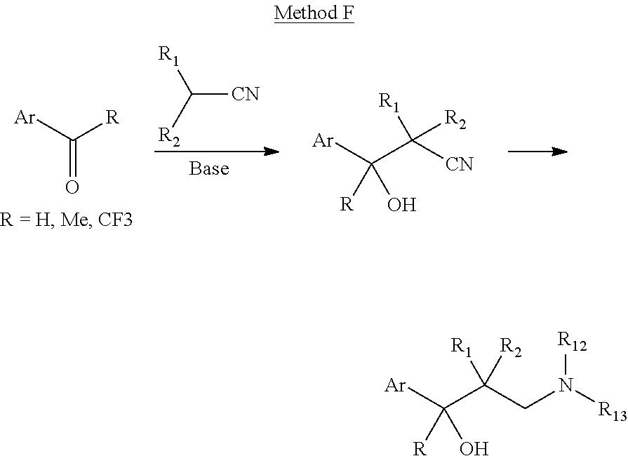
[R1]C([R2])[CN].[Ar]C([R])=O.[Ar]C(C([CN])([R1])[R2])([R])O.[Ar]C(C(CN([R13])[R12])([R1])[R2])([R])O
